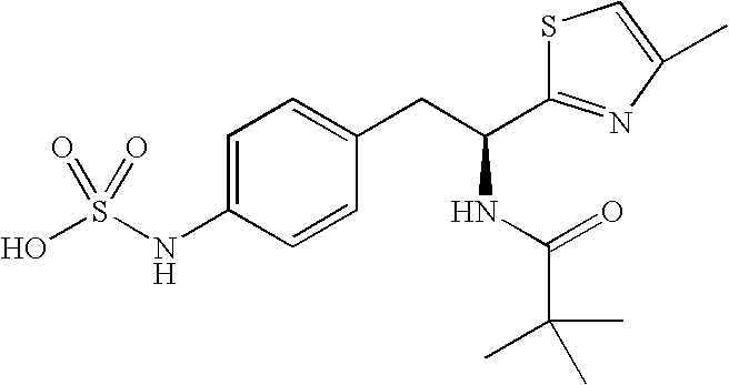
C1=C(NS(O)(=O)=O)C=CC(CC(NC(C(C)(C)C)=O)C2=NC(C)=CS2)=C1
